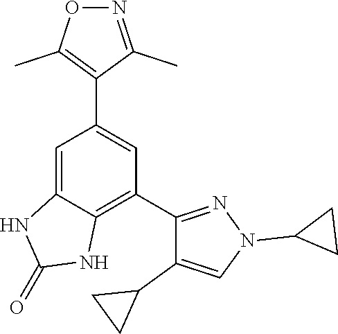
C1(C2=NN(C3CC3)C=C2C2CC2)=C2C(=CC(C3=C(C)ON=C3C)=C1)NC(=O)N2
